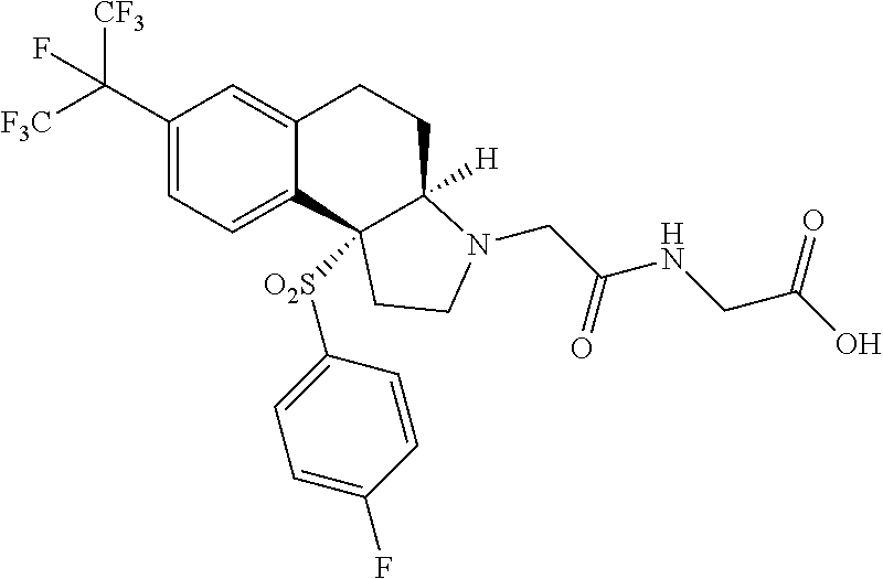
C1(C([F3C])([CF3])F)=CC=C2C(=C1)CCC1([H])C2([O2S]C2=CC=C(F)C=C2)CCN1CC(=O)NCC(O)=O
